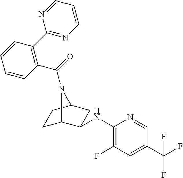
C1(NC2C3CCC(C2)N3C(=O)C2=C(C3=NC=CC=N3)C=CC=C2)=C(F)C=C(C(F)(F)F)C=N1
